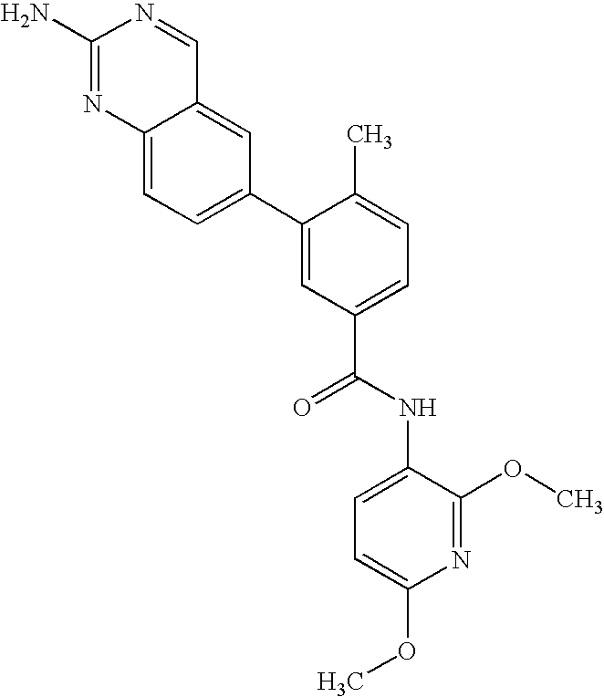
C12=CC(C3=CC(C(=O)NC4=CC=C(OC)N=C4OC)=CC=C3C)=CC=C1N=C(N)N=C2
